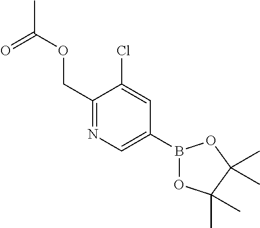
C1(COC(=O)C)=NC=C(B2OC(C)(C)C(C)(C)O2)C=C1Cl
